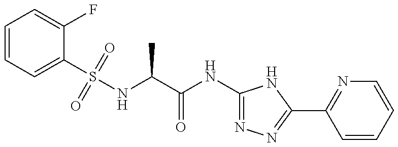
C1=CC=C(S(NC(C)C(=O)NC2=NN=C(C3=NC=CC=C3)N2)(=O)=O)C(F)=C1
